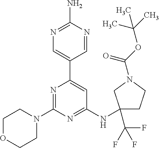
N1=C(N)N=CC(C2=CC(NC3(C(F)(F)F)CCN(C(OC(C)(C)C)=O)C3)=NC(N3CCOCC3)=N2)=C1
